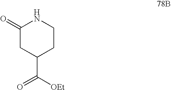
C1(=O)CC(C([OEt])=O)CCN1
